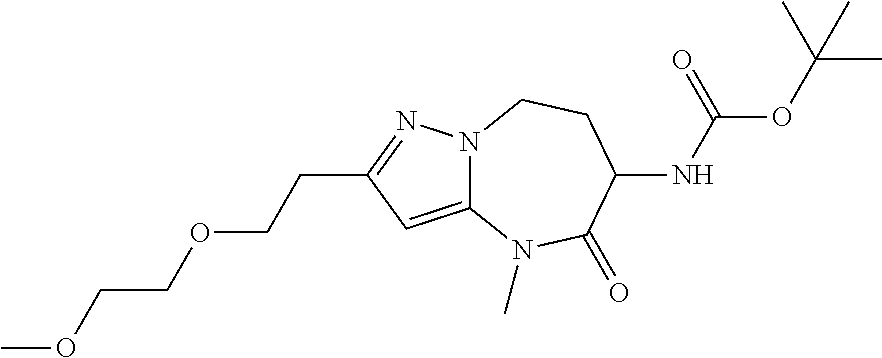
N12C(=CC(CCOCCOC)=N1)N(C)C(=O)C(NC(=O)OC(C)(C)C)CC2
